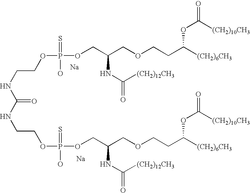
[Na].[Na].N(CCOP(OCC(COCCC([(CH2)6CH3])OC(=O)[(CH2)10CH3])NC(=O)[(CH2)12CH3])(=S)O)C(=O)NCCOP(O)(=S)OCC(COCCC([(CH2)6CH3])OC(=O)[(CH2)10CH3])NC(=O)[(CH2)12CH3]
